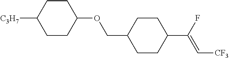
C1CC(C(F)=C[CF3])CCC1COC1CCC([C3H7])CC1
